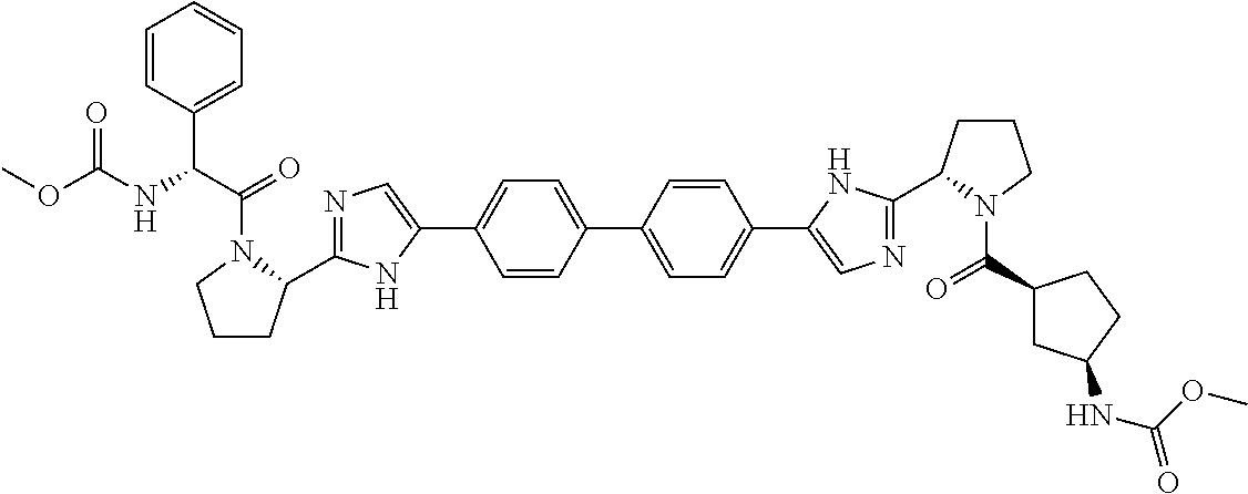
C1=CC(C2=CC=C(C3=CN=C(C4CCCN4C(C4CC(NC(=O)OC)CC4)=O)N3)C=C2)=CC=C1C1=CN=C(C2CCCN2C(C(C2=CC=CC=C2)NC(OC)=O)=O)N1
